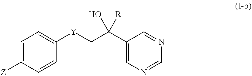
C1=C([Z])C=CC([Y]CC(C2=CN=CN=C2)(O)[R])=C1
